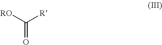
[RO]C([R])=O
